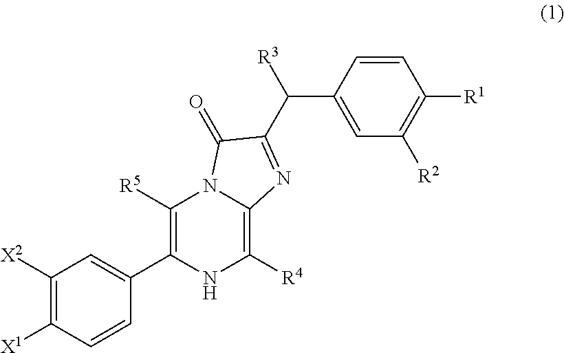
C1([X2])=C([X1])C=CC(C2=C([R5])N3C(=C([R4])N2)N=C(C([R3])C2=CC([R2])=C([R1])C=C2)C3=O)=C1
